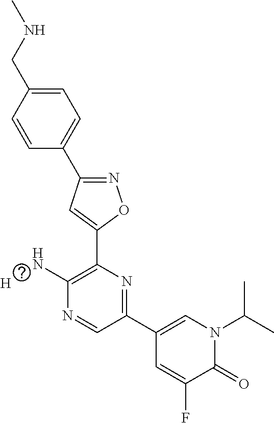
C1=CC(CNC)=CC=C1C1=NOC(C2=C(N)N=CC(C3=CN(C(C)C)C(=O)C(F)=C3)=N2)=C1.[H]
